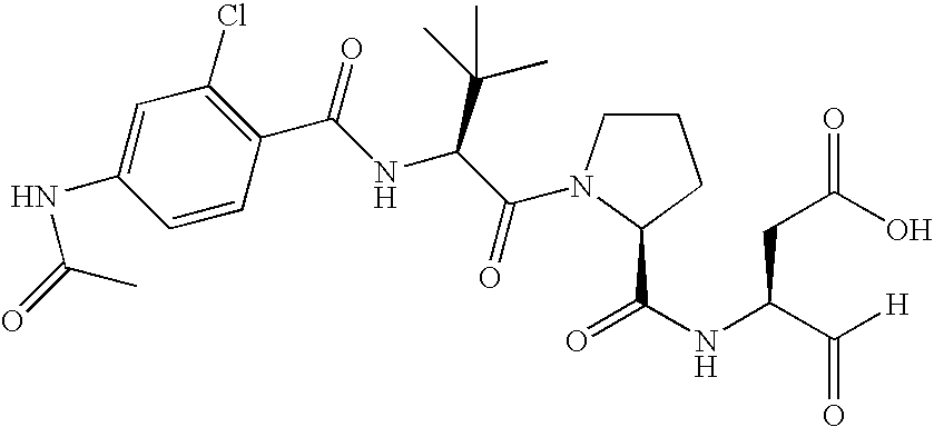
C1=C(NC(=O)C)C=CC(C(NC(C(=O)N2CCCC2C(NC(C([H])=O)CC(O)=O)=O)C(C)(C)C)=O)=C1Cl
